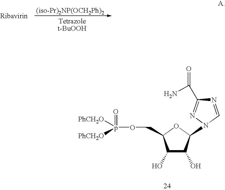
N1=CN(C2C(O)C(O)C(COp(=O)([PhCH2O])[PhCH2O])O2)N=C1C(N)=O
